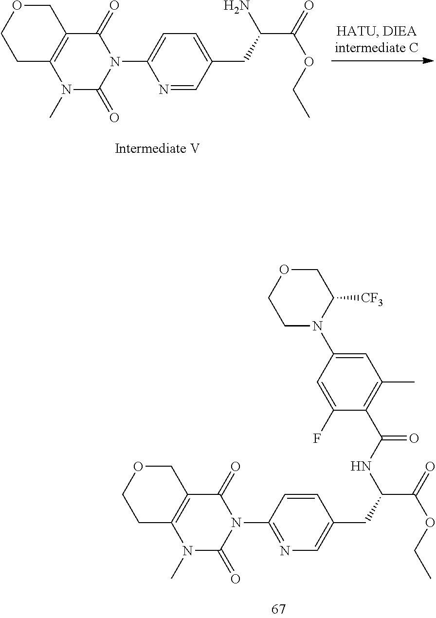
C1N(C2=CC(C)=C(C(NC(CC3=CN=C(N4C(=O)C5=C(N(C)C4=O)CCOC5)C=C3)C(=O)OCC)=O)C(F)=C2)C([CF3])COC1.NC(CC1=CC=C(N2C(=O)C3=C(N(C)C2=O)CCOC3)N=C1)C(=O)OCC
